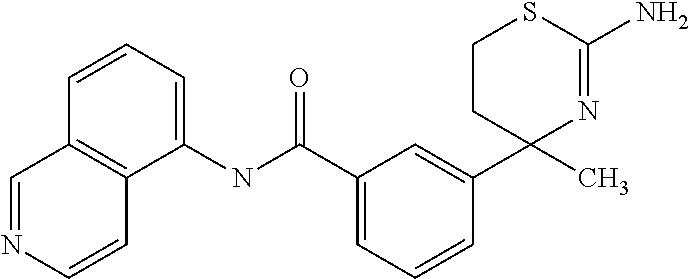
C1(NC(C2=CC=CC(C3(C)N=C(N)SCC3)=C2)=O)=CC=CC2=C1C=CN=C2
